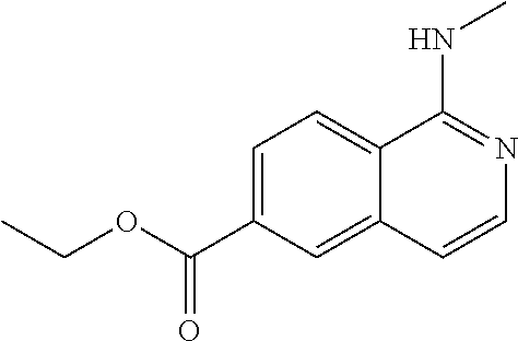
C1=C(C(OCC)=O)C=C2C(=C1)C(NC)=NC=C2
